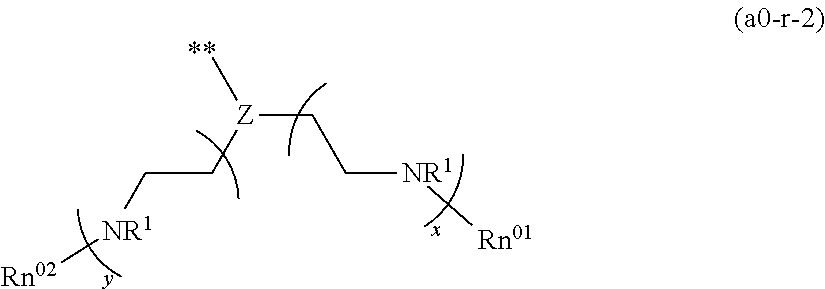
[Z](CC[NR1][Rn01])(CC[NR1][Rn02])C
